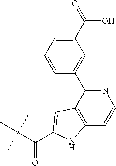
C(C(C)(C)C)(=O)C1=CC2=C(C=CN=C2C2=CC(C(=O)O)=CC=C2)N1
